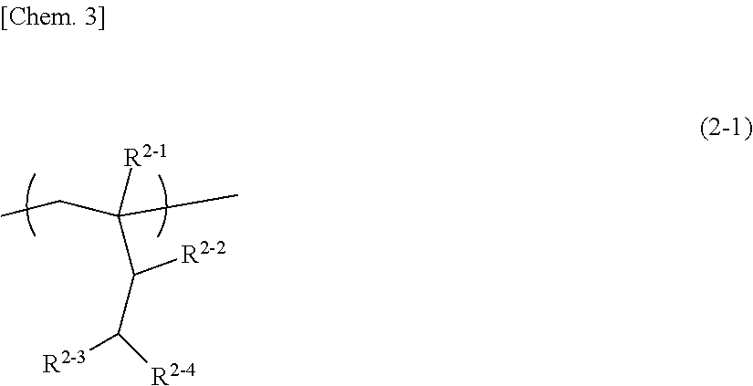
CCC(CC)([R2-1])C([R2-2])C([R2-4])[R2-3]
